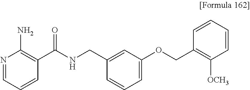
N1=CC=CC(C(NCC2=CC(OCC3=C([OCH3])C=CC=C3)=CC=C2)=O)=C1N
